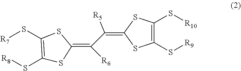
C([R6])(C([R5])=C1SC(S[R9])=C(S[R10])S1)=C1SC(S[R8])=C(S[R7])S1
